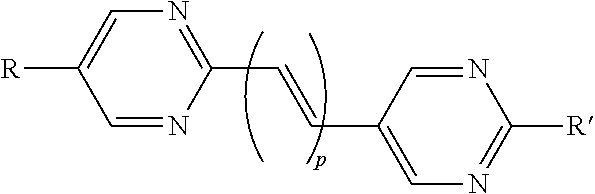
[R]C1=CN=C(C=CC2=CN=C([R])N=C2)N=C1
